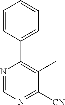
N1=CN=C([CN])C(C)=C1C1=CC=CC=C1
